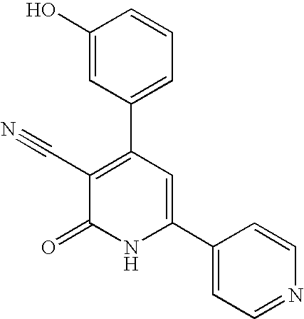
C1(O)=CC(C2=C(C#N)C(=O)NC(C3=CC=NC=C3)=C2)=CC=C1
